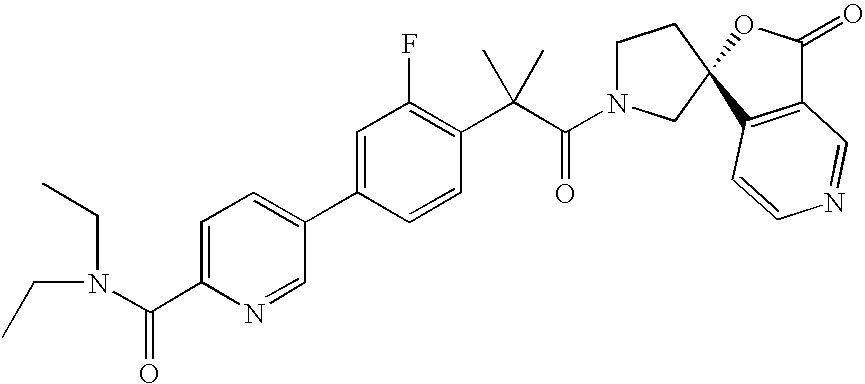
C1(C2=CC=C(C(N(CC)CC)=O)N=C2)=CC(F)=C(C(C)(C)C(=O)N2CCC3(C2)C2=C(C(=O)O3)C=NC=C2)C=C1
